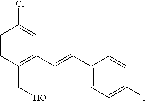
C1=CC(CO)=C(C=CC2=CC=C(F)C=C2)C=C1Cl
